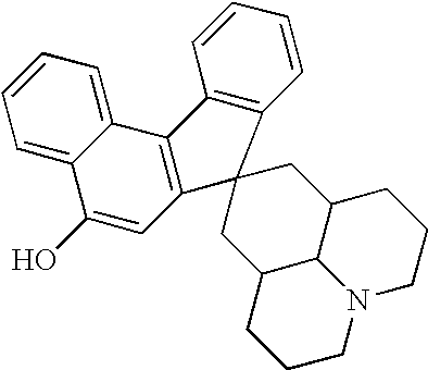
C12=CC=CC=C1C(O)=CC1=C2C2=C(C=CC=C2)C12CC1C3C(C2)CCCN3CCC1
